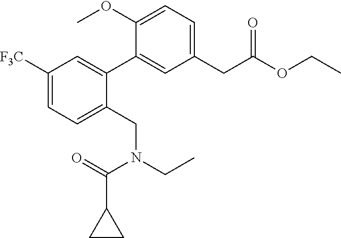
C1([F3C])=CC=C(CN(CC)C(=O)C2CC2)C(C2=CC(CC(OCC)=O)=CC=C2OC)=C1
